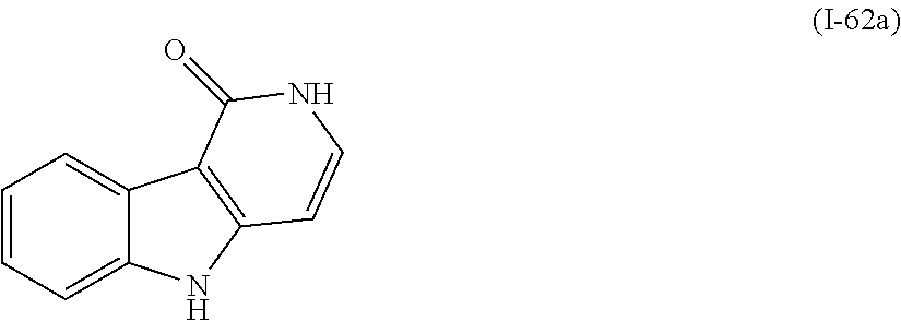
C1=CC=C2C(=C1)C1=C(N2)C=CNC1=O
